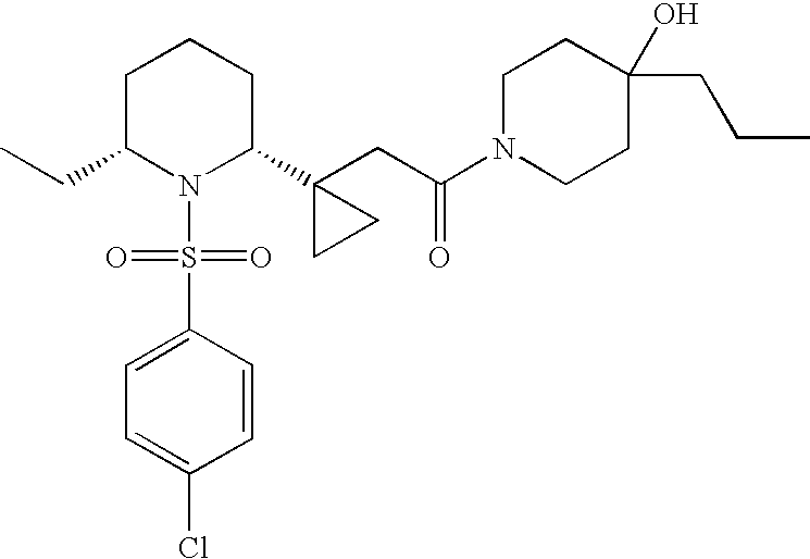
C1C(CC)N(S(=O)(=O)C2=CC=C(Cl)C=C2)C(C2(CC(=O)N3CCC(O)(CCC)CC3)CC2)CC1
